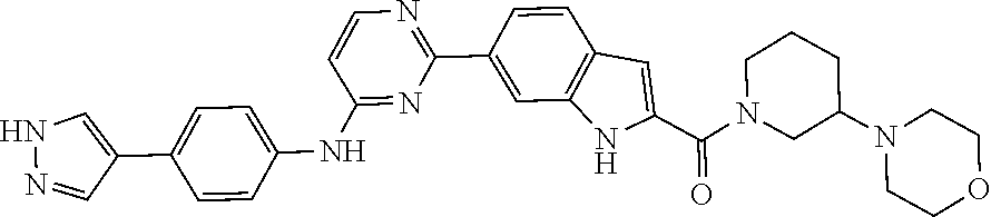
C1(C2=CC3=C(C=C2)C=C(C(=O)N2CC(N4CCOCC4)CCC2)N3)=NC=CC(NC2=CC=C(C3=CNN=C3)C=C2)=N1
